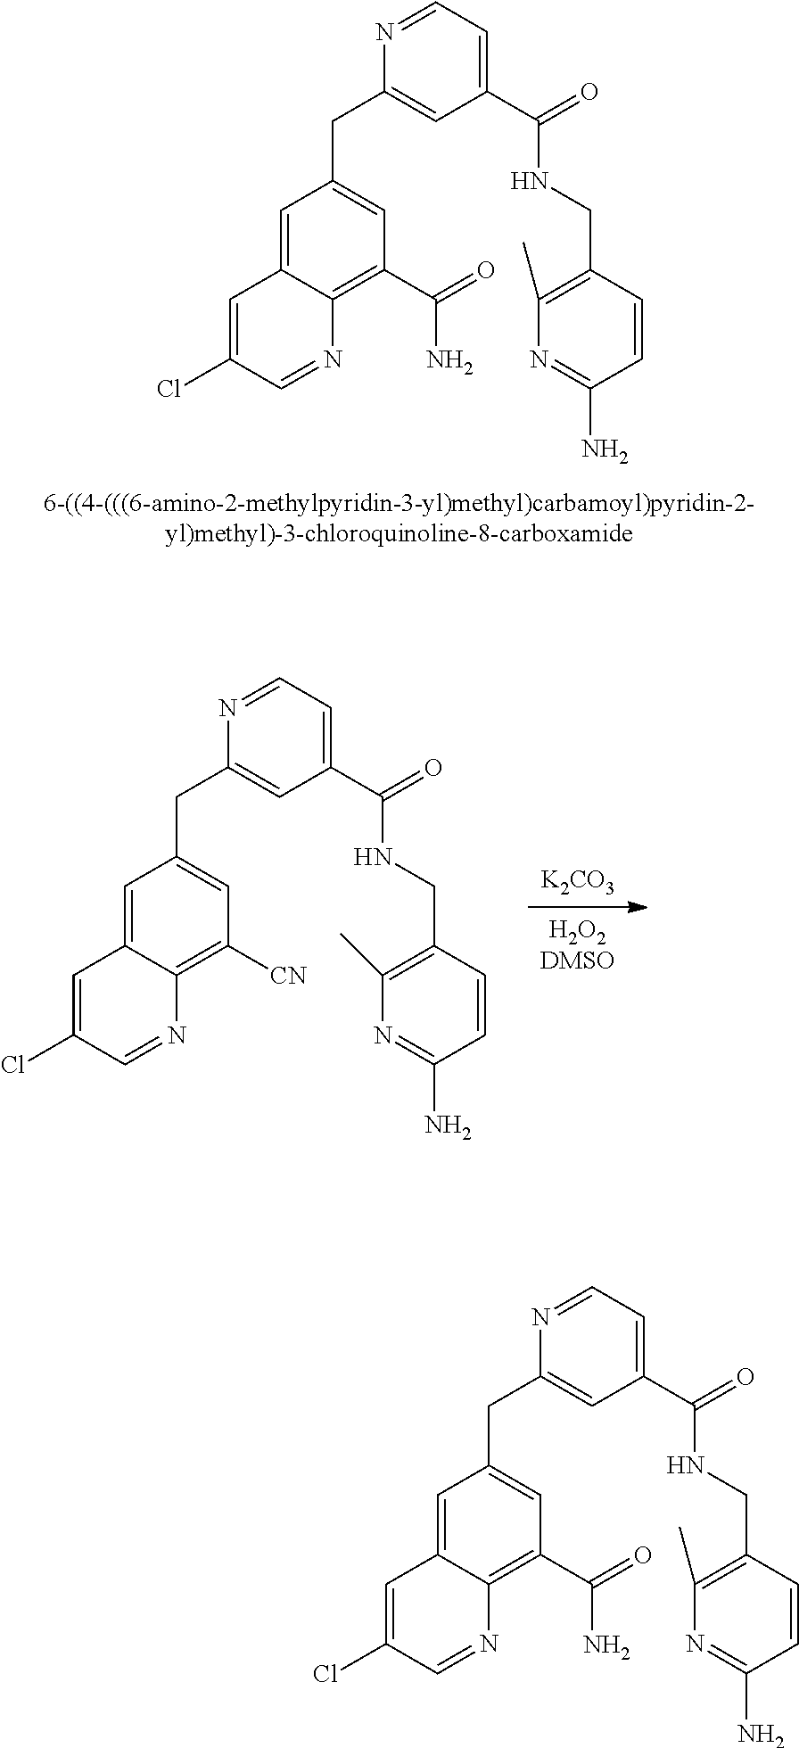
C1=C2C(=C(C(=O)N)C=C1CC1=CC(C(=O)NCC3=C(C)N=C(N)C=C3)=CC=N1)N=CC(Cl)=C2.[H2O2DMSO].[K2CO3].C1=C2C(=C([CN])C=C1CC1=CC(C(=O)NCC3=C(C)N=C(N)C=C3)=CC=N1)N=CC(Cl)=C2.C1=C2C(=C(C(=O)N)C=C1CC1=CC(C(=O)NCC3=C(C)N=C(N)C=C3)=CC=N1)N=CC(Cl)=C2
